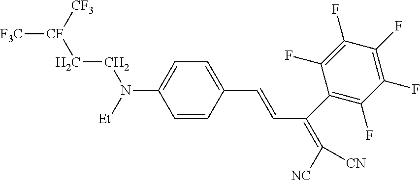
[F3C][CF]([CF3])CCN(C1=CC=C(C=CC(=C([NC])[CN])C2=C(F)C(F)=C(F)C(F)=C2F)C=C1)[Et]
